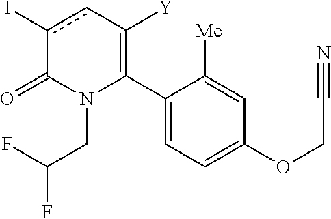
C1(C2=C([Y])cc(I)C(=O)N2CC(F)F)=CC=C(OCC#N)C=C1[Me]
